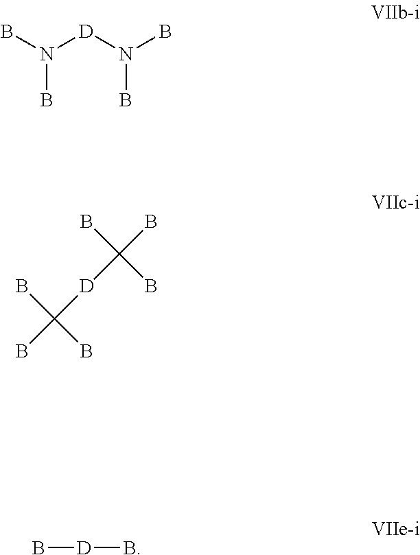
BN([D]N(B)B)B.BC(B)([D]C(B)(B)B)B.B[D]B
